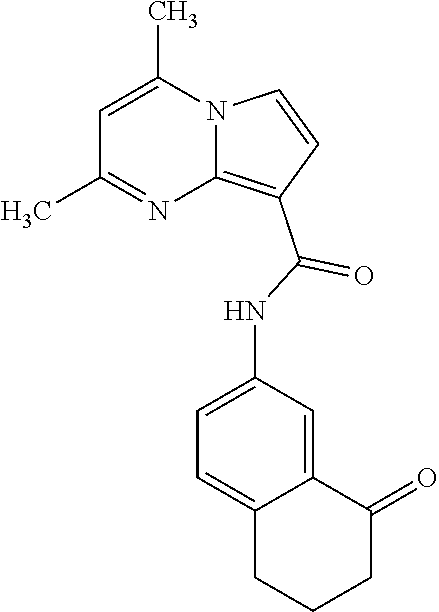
C1=C(C)N2C(=C(C(=O)NC3=CC=C4C(=C3)C(=O)CCC4)C=C2)N=C1C
